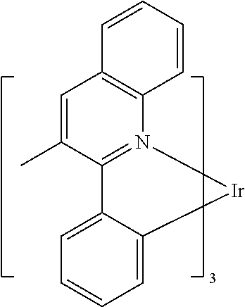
C1(C)=CC2=C(N3=C1C1=CC=CC=C1[Ir]3)C=CC=C2
